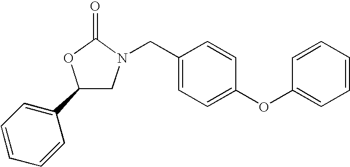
C1=CC=CC(C2CN(CC3=CC=C(OC4=CC=CC=C4)C=C3)C(=O)O2)=C1
